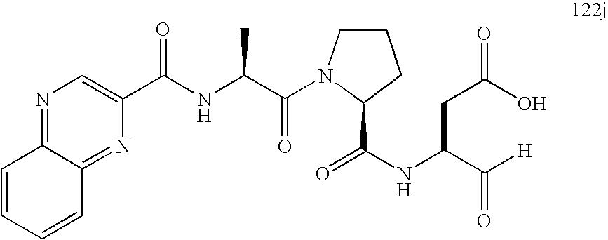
N1=C2C(=NC(C(NC(C(N3CCCC3C(=O)NC(C([H])=O)CC(O)=O)=O)C)=O)=C1)C=CC=C2
